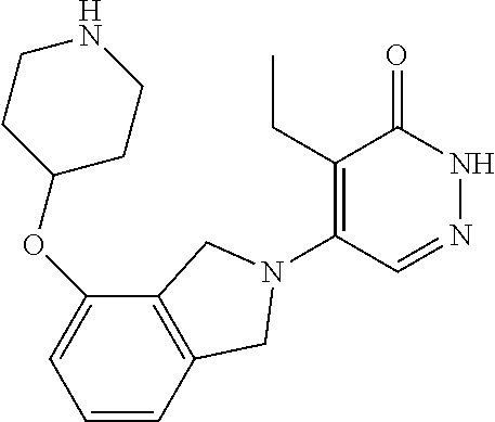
C1(CC)=C(N2CC3=C(C(OC4CCNCC4)=CC=C3)C2)C=NNC1=O
